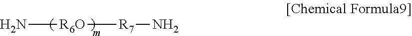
N[R6O][R7]N
